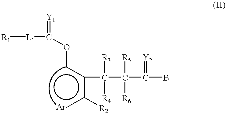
[R1][L1]C(=[Y1])OCC(C(C(C(B)=[Y2])([R5])[R6])([R3])[R4])C(C)[R2].[Ar]
